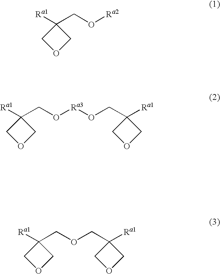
C1([Ra1])(CO[Ra2])COC1.C1([Ra1])(CO[Ra3]OCC2([Ra1])COC2)COC1.C1([Ra1])(COCC2([Ra1])COC2)COC1
